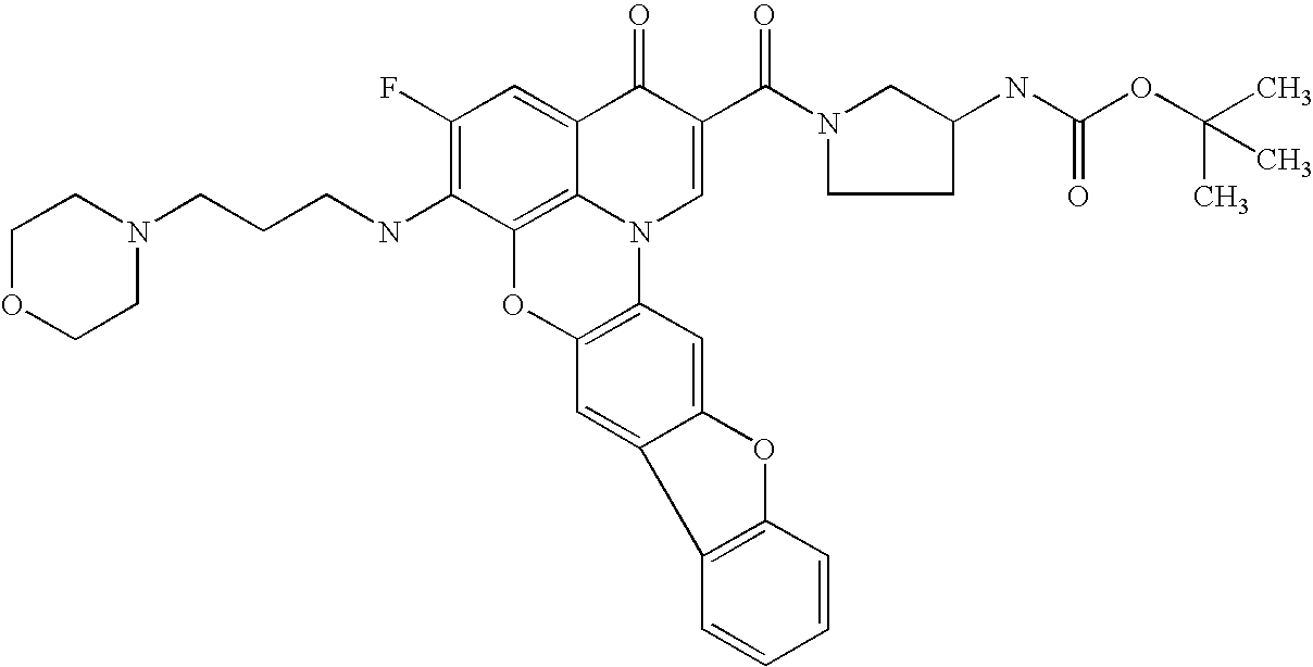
C1(F)=C(NCCCN2CCOCC2)C2=C3C(=C1)C(=O)C(C(N1CC(NC(OC(C)(C)C)=O)CC1)=O)=CN3C1=C(O2)C=C2C(=C1)OC1=C2C=CC=C1
